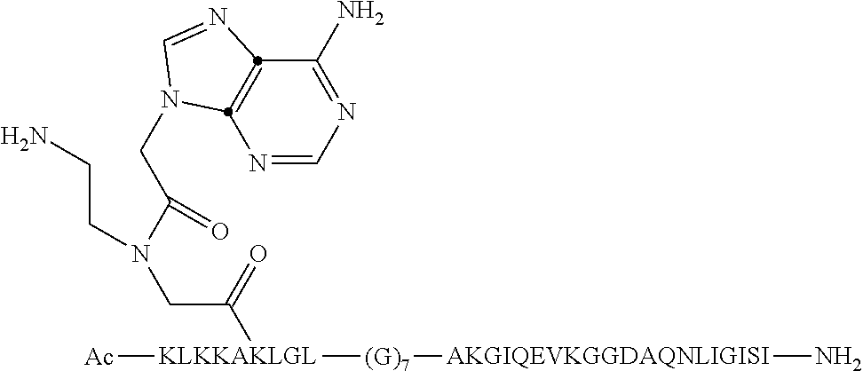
N1=CN=C(N)C2=C1N(CC(N(CCN)CC(=O)[KLKKAKLGL]([Ac])[(G)7][AKGIQEVKGGDAQNLIGISI]N)=O)C=N2
